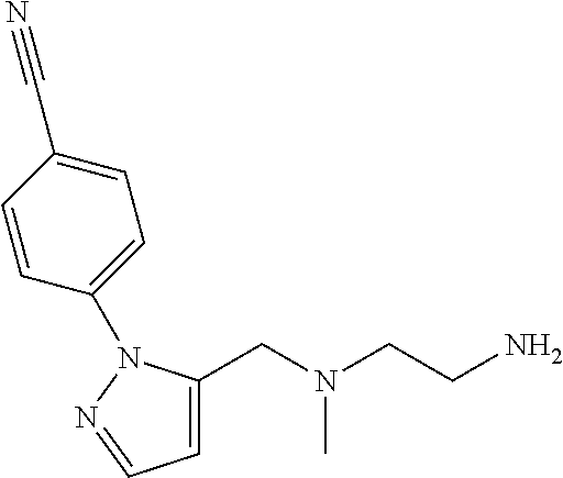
C1=C(CN(CCN)C)N(C2=CC=C(C#N)C=C2)N=C1
